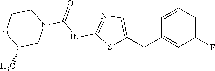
N1(C(NC2=NC=C(CC3=CC(F)=CC=C3)S2)=O)CC(C)OCC1
